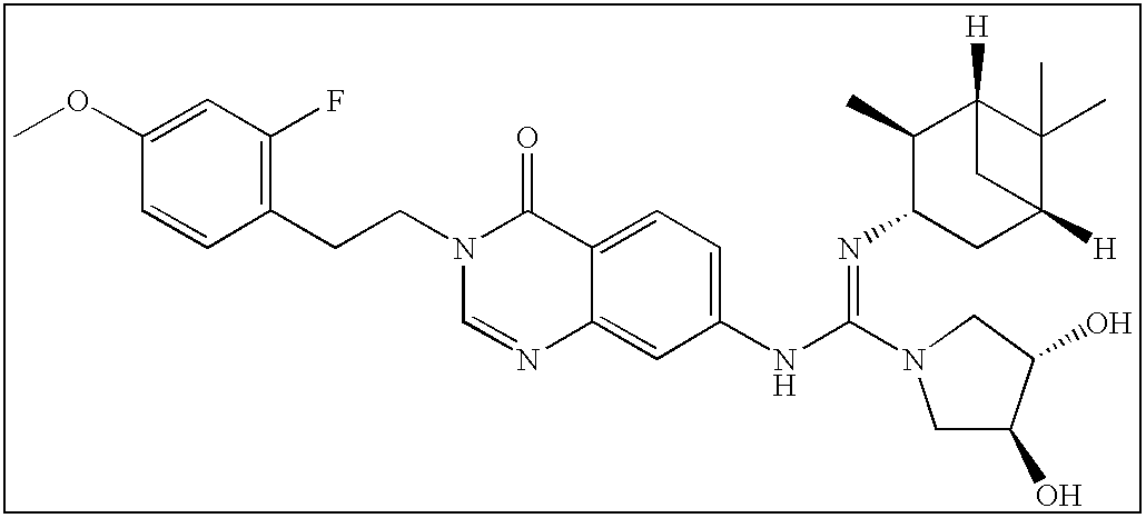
C1(OC)=CC(F)=C(CCN2C=NC3=CC(NC(=NC4CC5([H])C(C)(C)C([H])(C4C)C5)N4CC(O)C(O)C4)=CC=C3C2=O)C=C1
